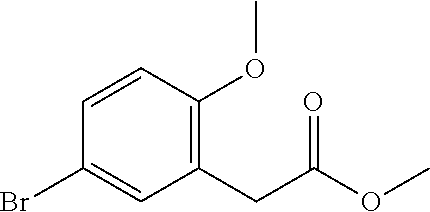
C1=CC(OC)=C(CC(OC)=O)C=C1Br
